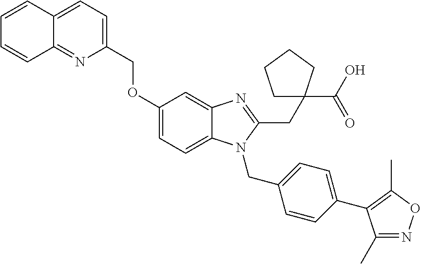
C12=CC=C(COC3=CC=C4C(=C3)N=C(CC3(C(O)=O)CCCC3)N4CC3=CC=C(C4=C(C)ON=C4C)C=C3)N=C1C=CC=C2
